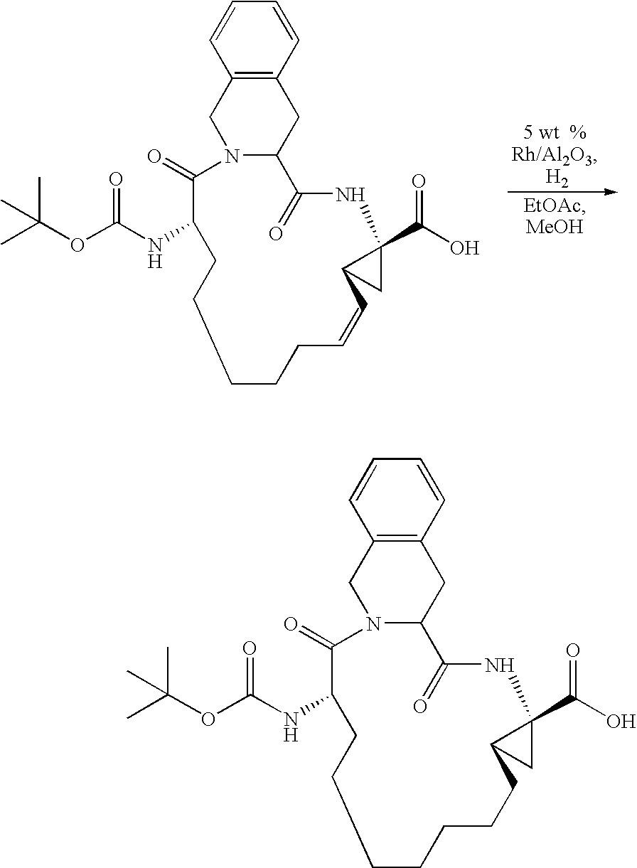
C1=CC2=C(C=C1)CC1N(C2)C(=O)C(NC(OC(C)(C)C)=O)CCCCCC=CC2CC2(C(=O)O)NC1=O.C1=CC2=C(C=C1)CC1N(C2)C(=O)C(NC(OC(C)(C)C)=O)CCCCCCCC2CC2(C(=O)O)NC1=O
